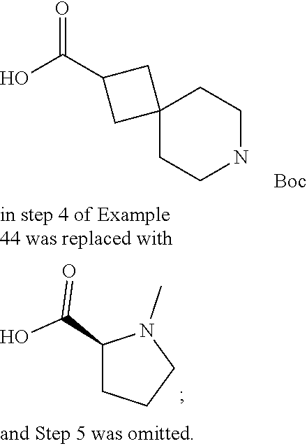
OC(=O)C1CC2(CCNCC2)C1.[Boc].C1(C(=O)O)CCCN1C
